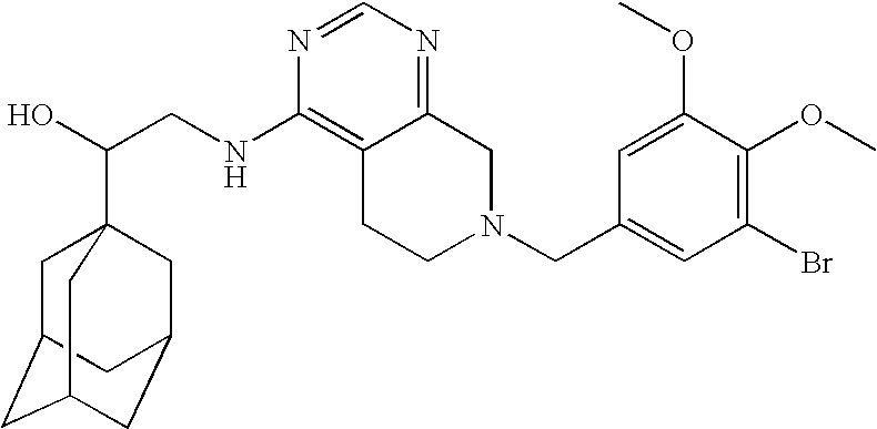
C(CNC1=C2C(=NC=N1)CN(CC1=CC(Br)=C(OC)C(OC)=C1)CC2)(O)C12CC3CC(CC(C1)C3)C2
